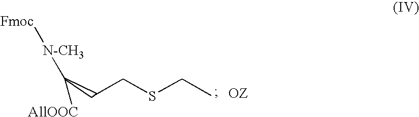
C(CSCC)C([N-CH3][Fmoc])[AllOOC]
